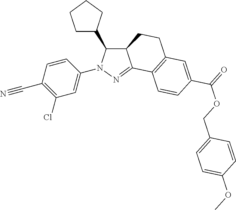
N1(C2=CC(Cl)=C(C#N)C=C2)C(C2CCCC2)C2C(=N1)C1=C(CC2)C=C(C(OCC2=CC=C(OC)C=C2)=O)C=C1
